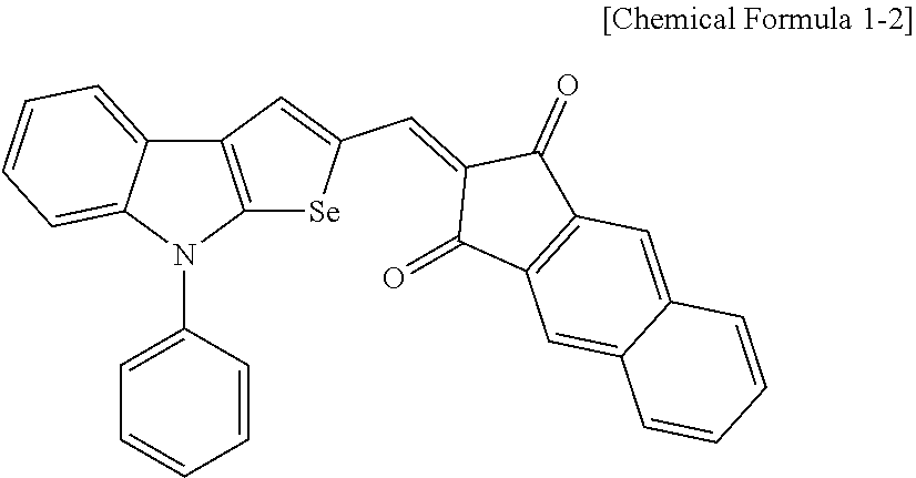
C12=C(N(C3=CC=CC=C3)C3=CC=CC=C13)[Se]C(C=C1C(=O)C3=C(C1=O)C=C1C(=C3)C=CC=C1)=C2
